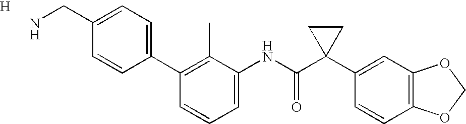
C1(C2=CC=C(CN)C=C2)=C(C)C(NC(C2(C3=CC4=C(C=C3)OCO4)CC2)=O)=CC=C1.[H]
